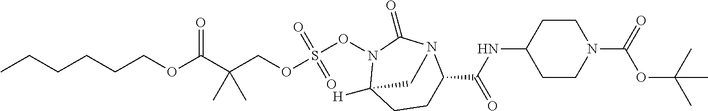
C(COC(C(COS(ON1C2([H])CCC(C(NC3CCN(C(=O)OC(C)(C)C)CC3)=O)N(C1=O)C2)(=O)=O)(C)C)=O)CCCC
